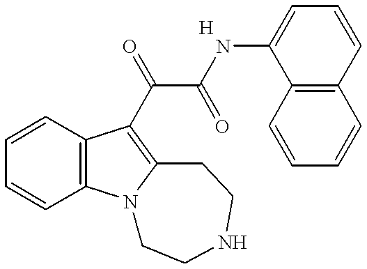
C1=CC2=C(C=C1)N1C(=C2C(C(=O)NC2=CC=CC3=C2C=CC=C3)=O)CCNCC1
